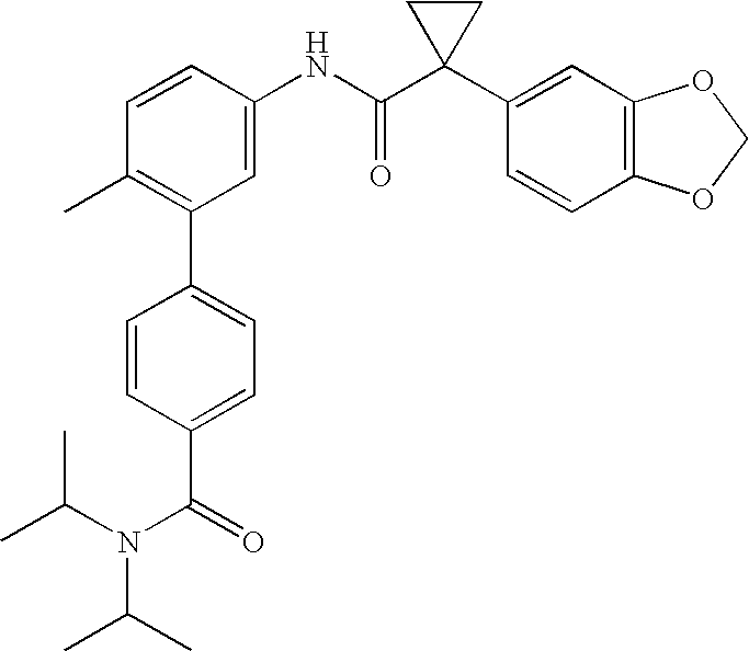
C1(NC(C2(C3=CC4=C(C=C3)OCO4)CC2)=O)=CC(C2=CC=C(C(N(C(C)C)C(C)C)=O)C=C2)=C(C)C=C1
